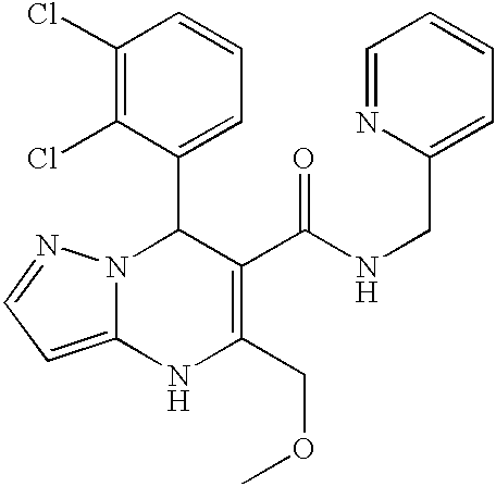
C1(Cl)=C(Cl)C(C2N3C(=CC=N3)NC(COC)=C2C(NCC2=CC=CC=N2)=O)=CC=C1
